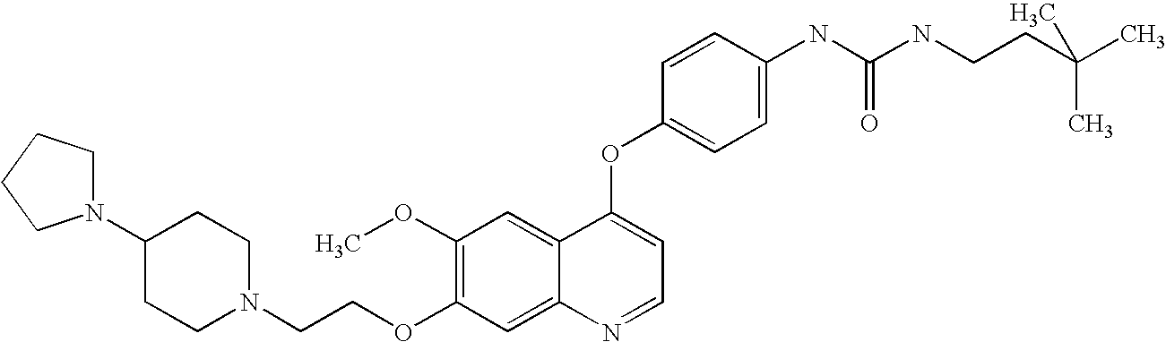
C1=CC(OC2=CC=NC3=CC(OCCN4CCC(N5CCCC5)CC4)=C(OC)C=C23)=CC=C1NC(NCCC(C)(C)C)=O
